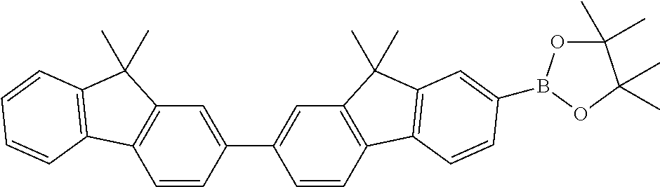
C1(C2=CC3=C(C=C2)C2=C(C3(C)C)C=CC=C2)=CC2=C(C=C1)C1=C(C2(C)C)C=C(B2OC(C)(C)C(C)(C)O2)C=C1
